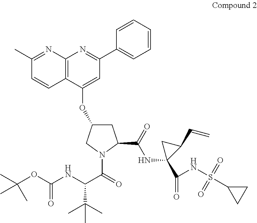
C12=C(C(OC3CC(C(=O)NC4(C(=O)NS(C5CC5)(=O)=O)C(C=C)C4)N(C(=O)C(NC(=O)OC(C)(C)C)C(C)(C)C)C3)=CC(C3=CC=CC=C3)=N1)C=CC(C)=N2
